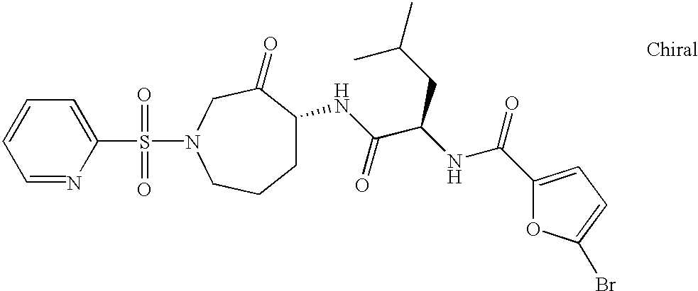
C1=NC(S(N2CC(=O)C(NC(C(NC(=O)C3=CC=C(Br)O3)CC(C)C)=O)CCC2)(=O)=O)=CC=C1
